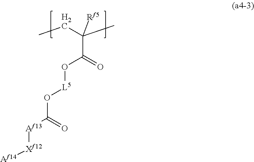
C(C(O[L5]OC([Af13][Xf12][Af14])=O)=O)([Rf5])(C)CC
